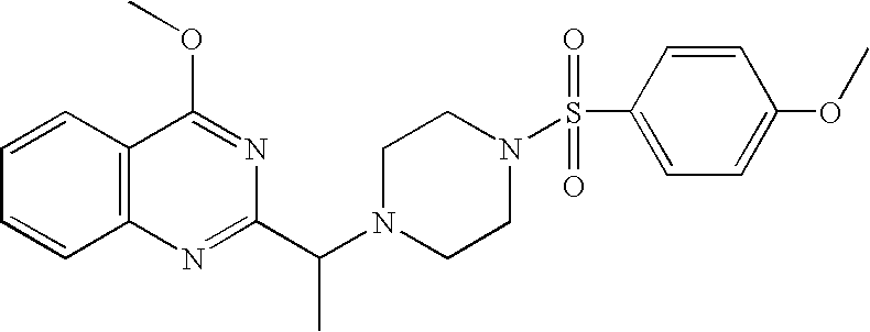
C1=CC2=C(C=C1)N=C(C(N1CCN(S(C3=CC=C(OC)C=C3)(=O)=O)CC1)C)N=C2OC
